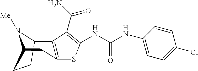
N1([Me])C2C3=C(SC(NC(NC4=CC=C(Cl)C=C4)=O)=C3C(N)=O)CC1CC2
